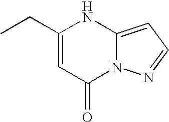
C(C1=CC(=O)N2C(=CC=N2)N1)C
